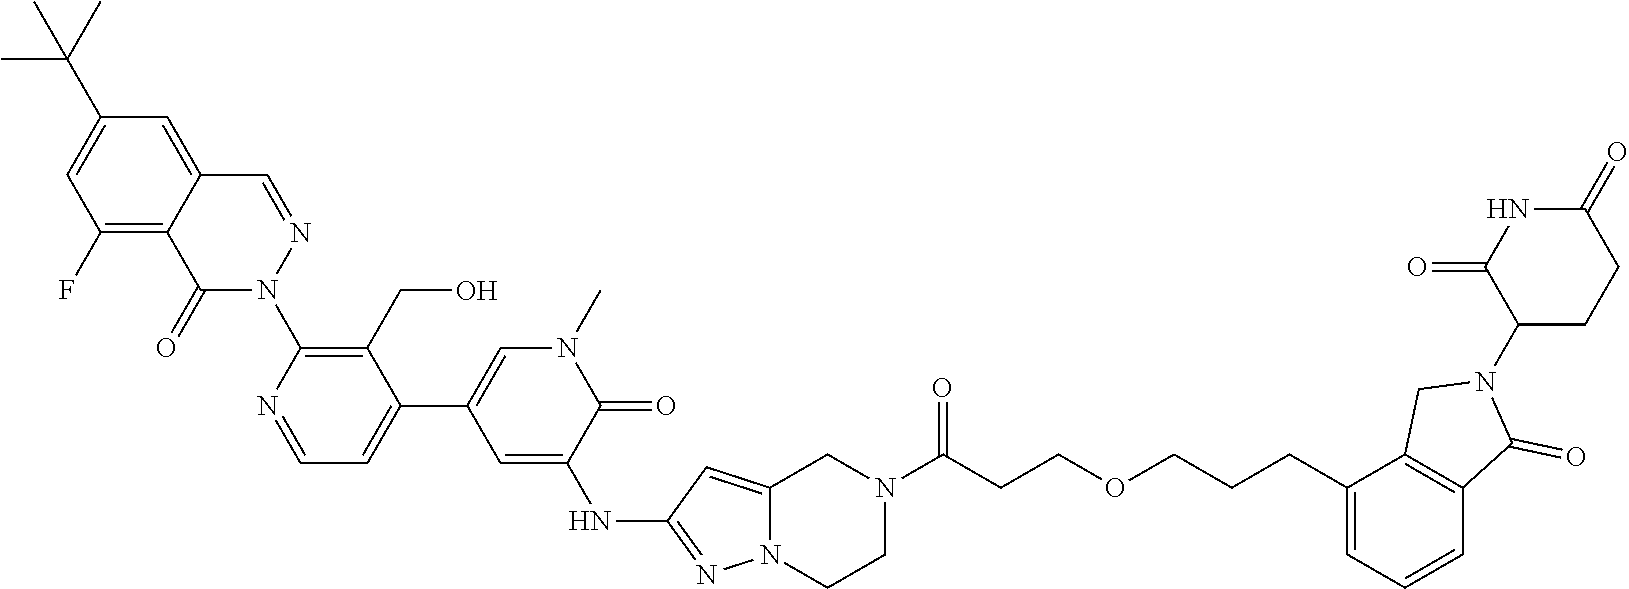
C1CN2N=C(NC3=CC(C4=CC=NC(N5N=CC6=CC(C(C)(C)C)=CC(F)=C6C5=O)=C4CO)=CN(C)C3=O)C=C2CN1C(CCOCCCC1=CC=CC2=C1CN(C1C(=O)NC(=O)CC1)C2=O)=O
